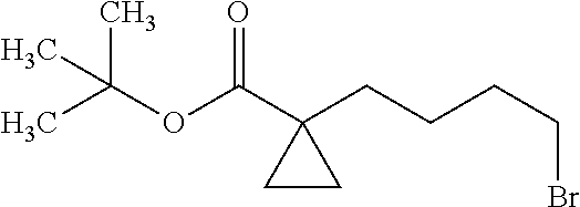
C(OC(C1(CCCCBr)CC1)=O)(C)(C)C
